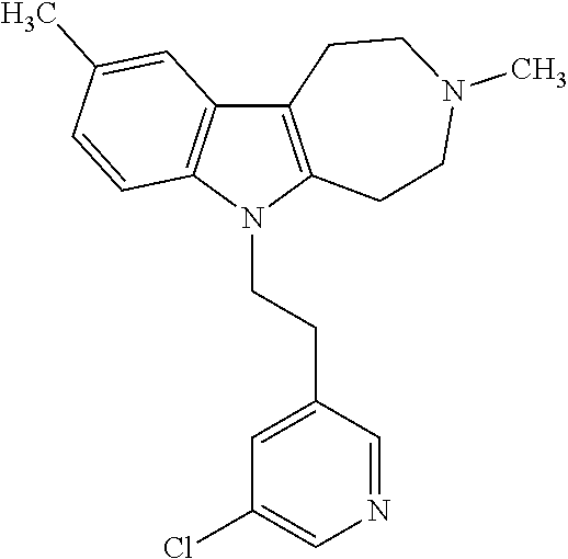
C12=C(N(CCC3=CC(Cl)=CN=C3)C3=C1C=C(C)C=C3)CCN(C)CC2
